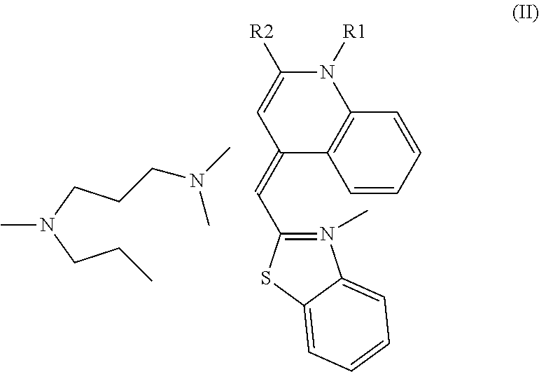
CN(CCC)CCCN(C)C.C12=C(C=CC=C1)C(=CC1=N(C)C3=CC=CC=C3S1)C=C([R2])N2[R1]
